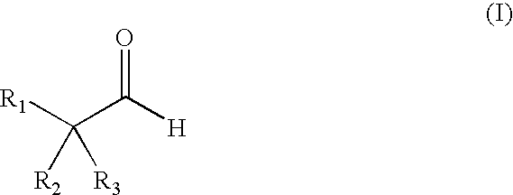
[R1]C(C([H])=O)([R2])[R3]
